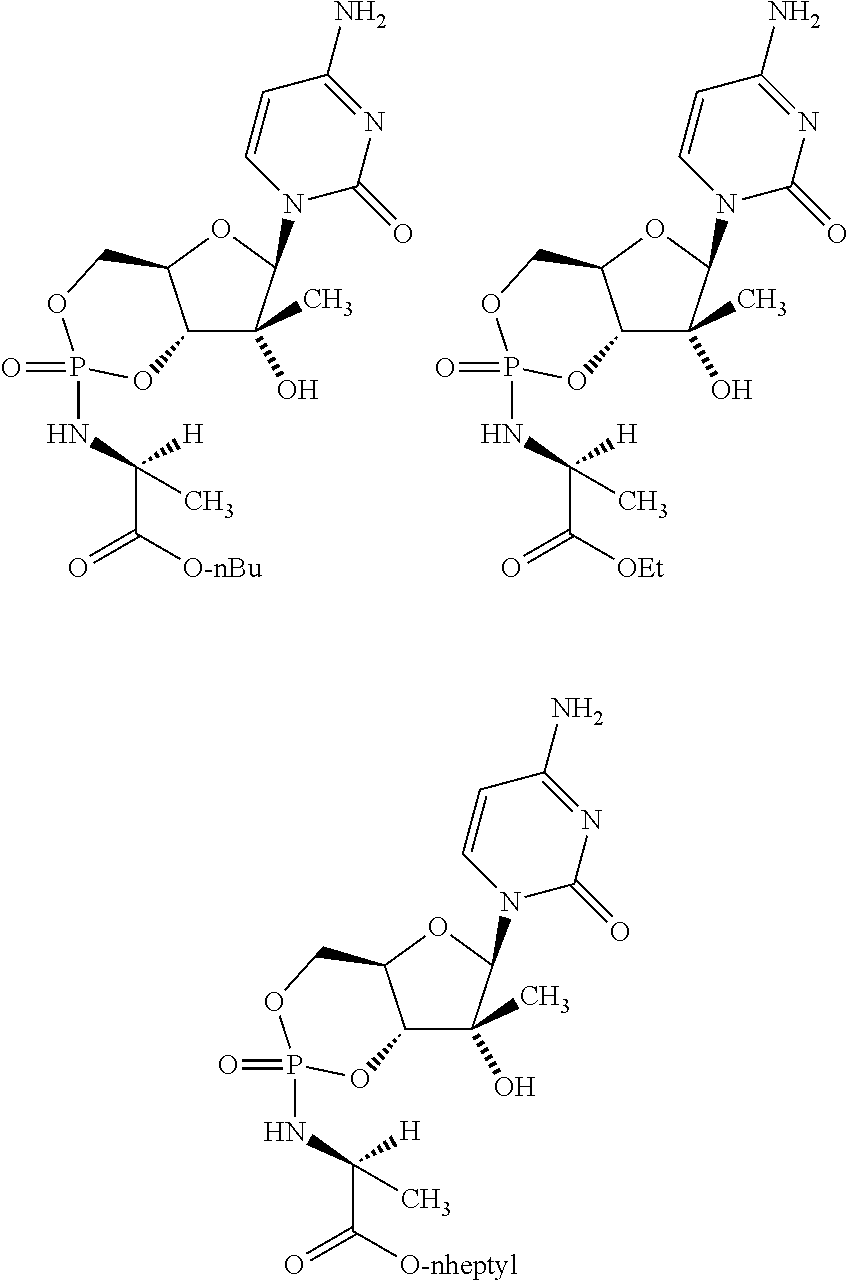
C12C(C)(O)C(N3C(=O)N=C(N)C=C3)OC1COP(=O)(NC(C([O-nBu])=O)([H])C)O2.C12C(C)(O)C(N3C(=O)N=C(N)C=C3)OC1COP(=O)(NC(C([OEt])=O)([H])C)O2.C12C(C)(O)C(N3C(=O)N=C(N)C=C3)OC1COP(=O)(NC(C([O-nheptyl])=O)([H])C)O2
